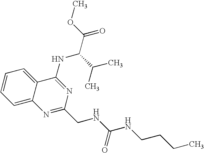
C1=CC=C2C(=C1)C(NC(C(C)C)C(=O)OC)=NC(CNC(NCCCC)=O)=N2
